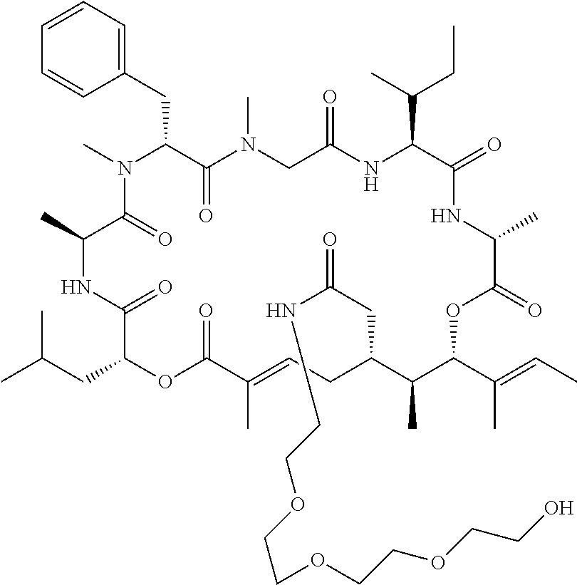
C1=CC=C(CC2C(=O)N(C)CC(=O)NC(C(C)CC)C(=O)NC(C)C(=O)OC(C(=CC)C)C(C)C(CC(=O)NCCOCCOCCOCCO)CC=C(C)C(=O)OC(CC(C)C)C(=O)NC(C)C(=O)N2C)C=C1
